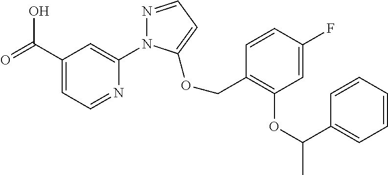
C1(C(=O)O)=CC=NC(N2N=CC=C2OCC2=C(OC(C)C3=CC=CC=C3)C=C(F)C=C2)=C1
